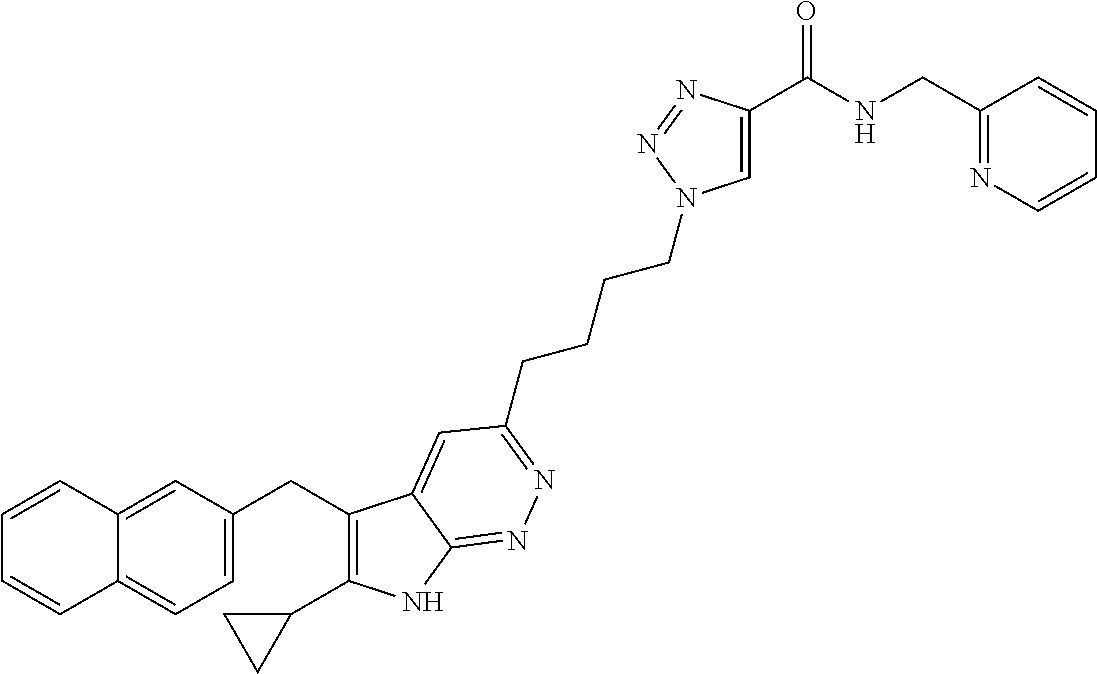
C1(CC2=CC=C3C(=C2)C=CC=C3)=C(C2CC2)NC2=NN=C(CCCCN3C=C(C(NCC4=NC=CC=C4)=O)N=N3)C=C12
